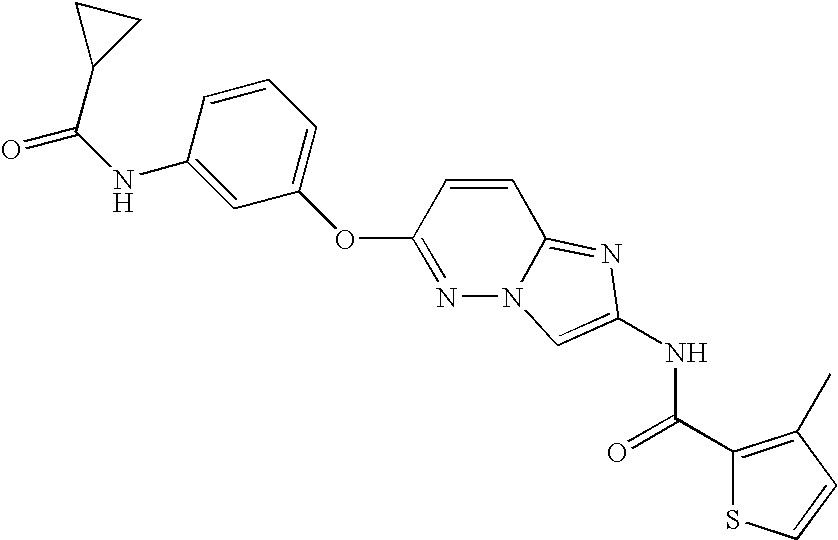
C1(NC(C2CC2)=O)=CC(OC2=NN3C(=NC(NC(=O)C4=C(C)C=CS4)=C3)C=C2)=CC=C1
